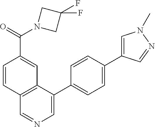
C1(C2=CC=C(C3=CN(C)N=C3)C=C2)=CN=CC2=C1C=C(C(=O)N1CC(F)(F)C1)C=C2
